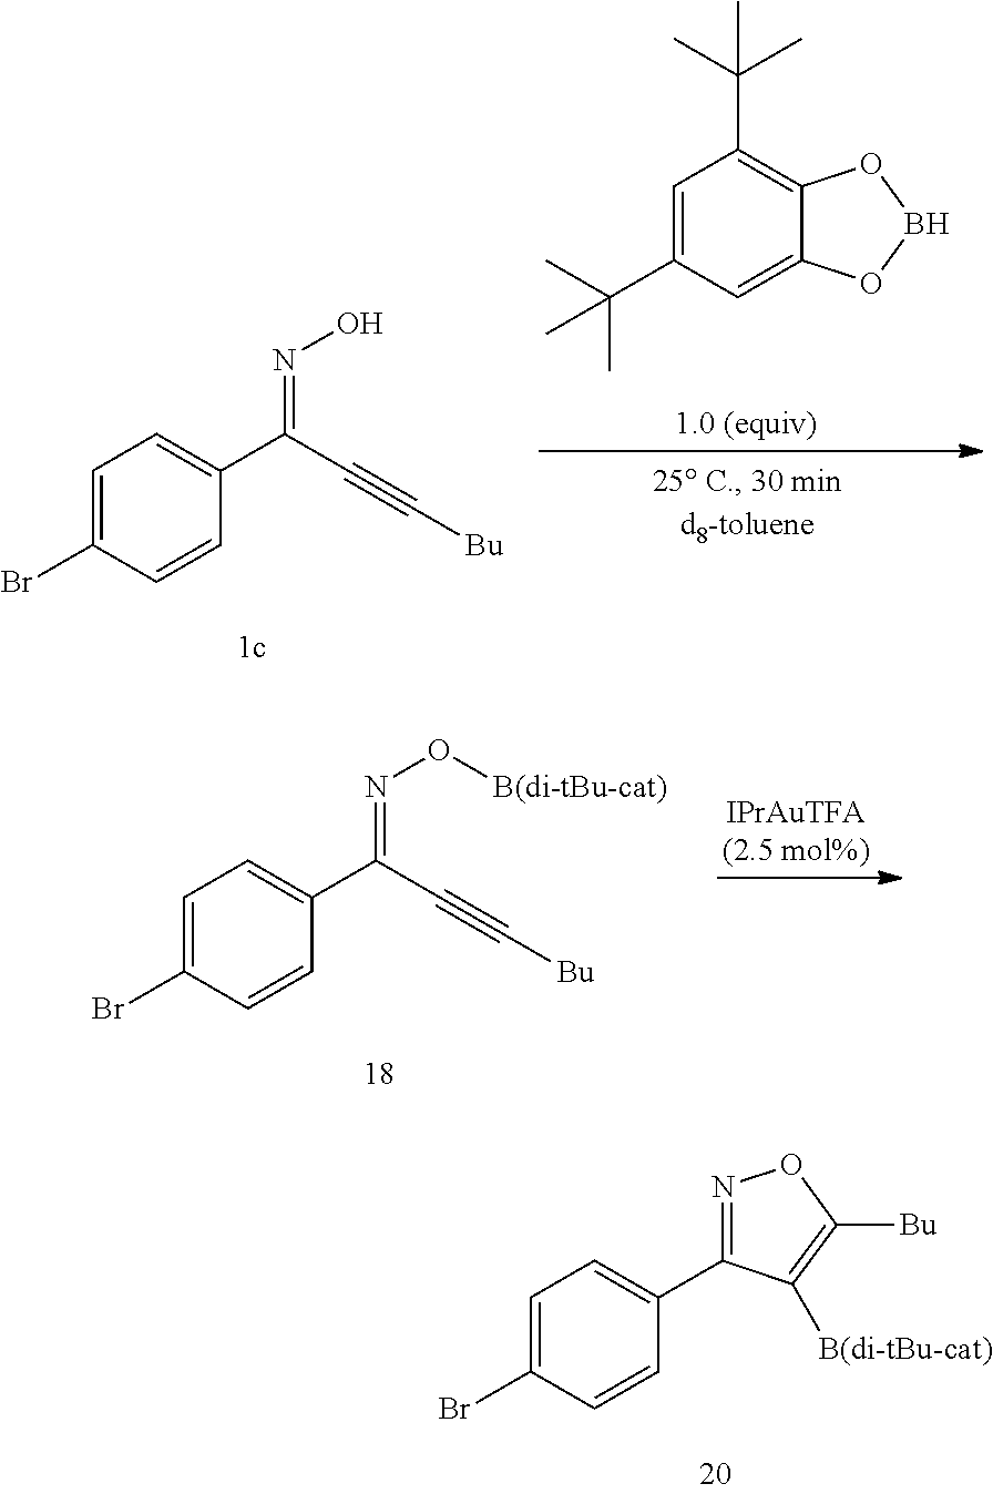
N(=C(C1=CC=C(Br)C=C1)C#C[Bu])O.C1=C(C(C)(C)C)C=C2C(=C1C(C)(C)C)OBO2.N(=C(C1=CC=C(Br)C=C1)C#C[Bu])O[B(di-tBu-cat)].N1=C(C2=CC=C(Br)C=C2)C([B(di-tBu-cat)])=C([Bu])O1
